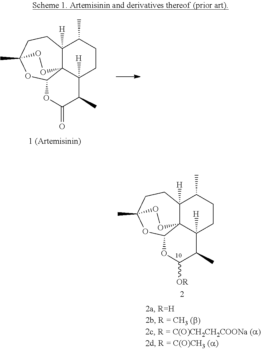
C12([H])C34C([H])(CCC1C)C(C)C(=O)OC3OC(C)(CC2)OO4.C12([H])C34C([H])(CCC1C)C(C)C([OR])OC3OC(C)(CC2)OO4
